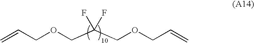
C=CCOCC(COCC=C)(F)F
